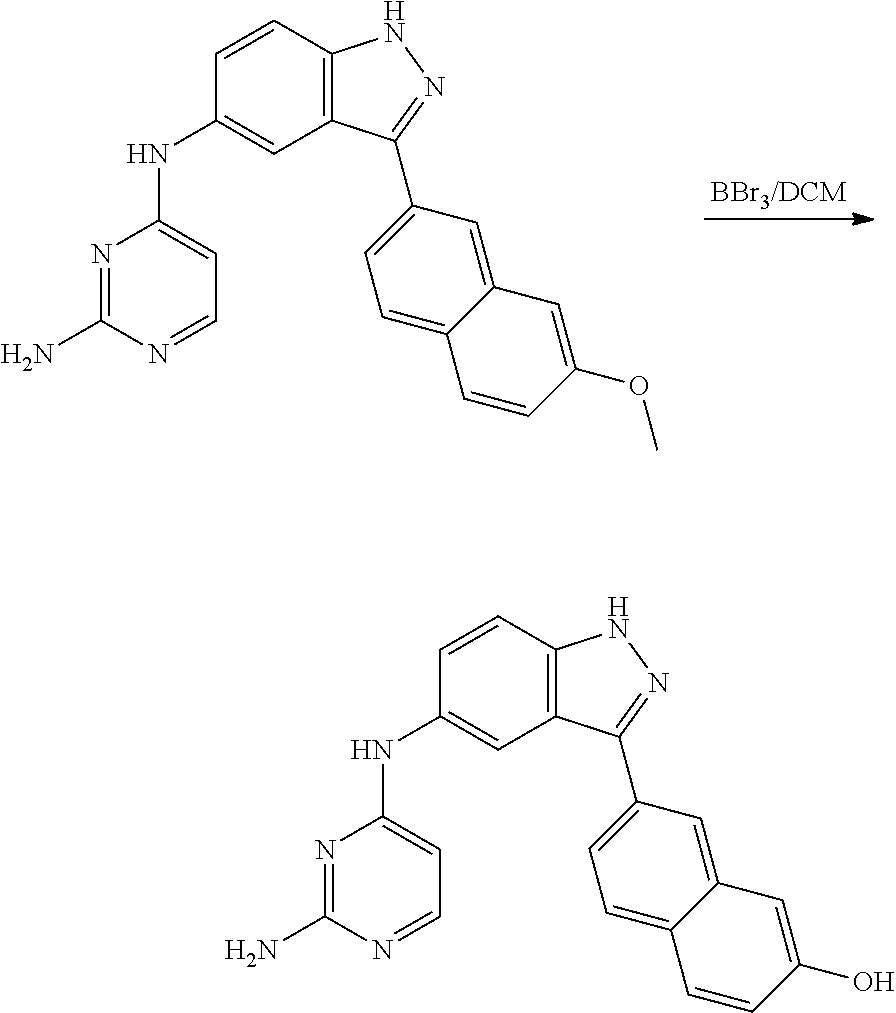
C12=C(C=CC(NC3=CC=NC(N)=N3)=C1)NN=C2C1=CC=C2C(=C1)C=C(OC)C=C2.C12=C(C=CC(NC3=CC=NC(N)=N3)=C1)NN=C2C1=CC=C2C(=C1)C=C(O)C=C2
